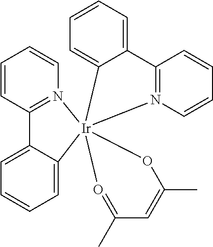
C12=N(C=CC=C1)[Ir]13(C4=CC=CC=C24)(O=C(C)C=C(C)O1)C1=CC=CC=C1C1=N3C=CC=C1
